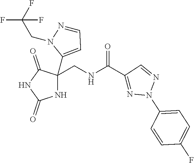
C1(CNC(C2=NN(C3=CC=C(F)C=C3)N=C2)=O)(C2=CC=NN2CC(F)(F)F)NC(=O)NC1=O
